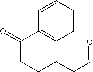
C1=CC(C(CCCCC=O)=O)=CC=C1
